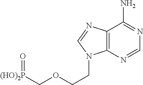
C([(HO)2P]=O)OCCN1C2=C(N=C1)C(N)=NC=N2
